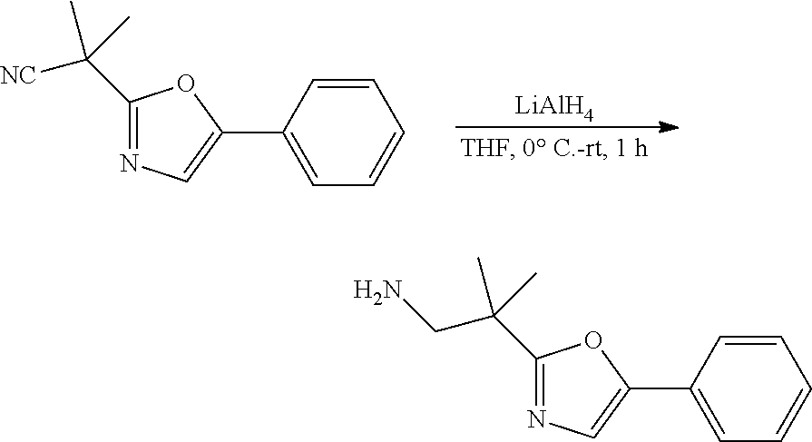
C1=CC(C2=CN=C(C([NC])(C)C)O2)=CC=C1.[LiAlH4].C1=CC(C2=CN=C(C(CN)(C)C)O2)=CC=C1
